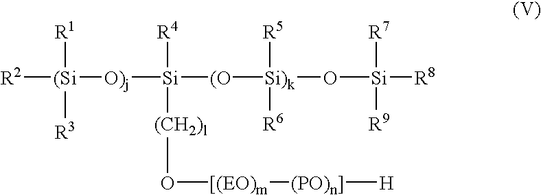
[R2][(Si]([R1])([R3])[O)j][Si]([R4])([(CH2)l]O[[(EO)m][(PO)n]][H])[(O][Si)k]([R5])([R6])O[Si]([R7])([R9])[R8]
